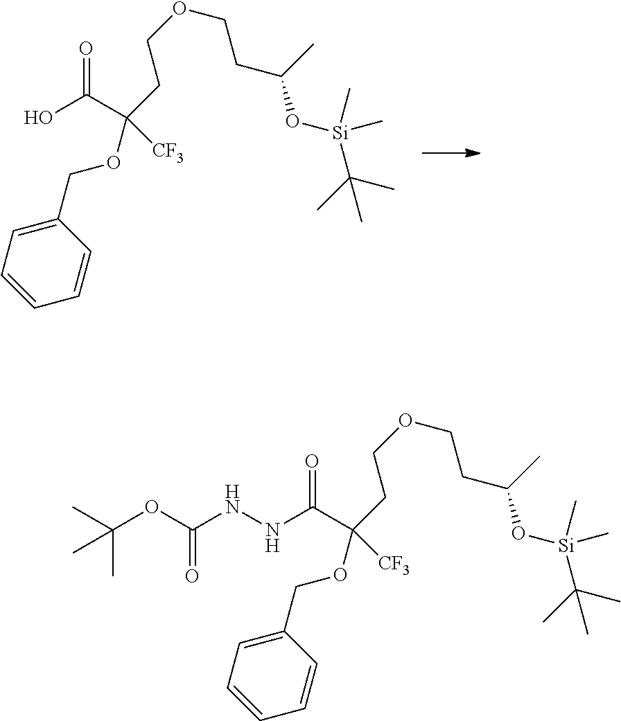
C(CCOCCC(O[Si](C)(C)C(C)(C)C)C)(OCC1=CC=CC=C1)([CF3])C(O)=O.C(CCOCCC(O[Si](C)(C)C(C)(C)C)C)(OCC1=CC=CC=C1)([CF3])C(NNC(OC(C)(C)C)=O)=O
